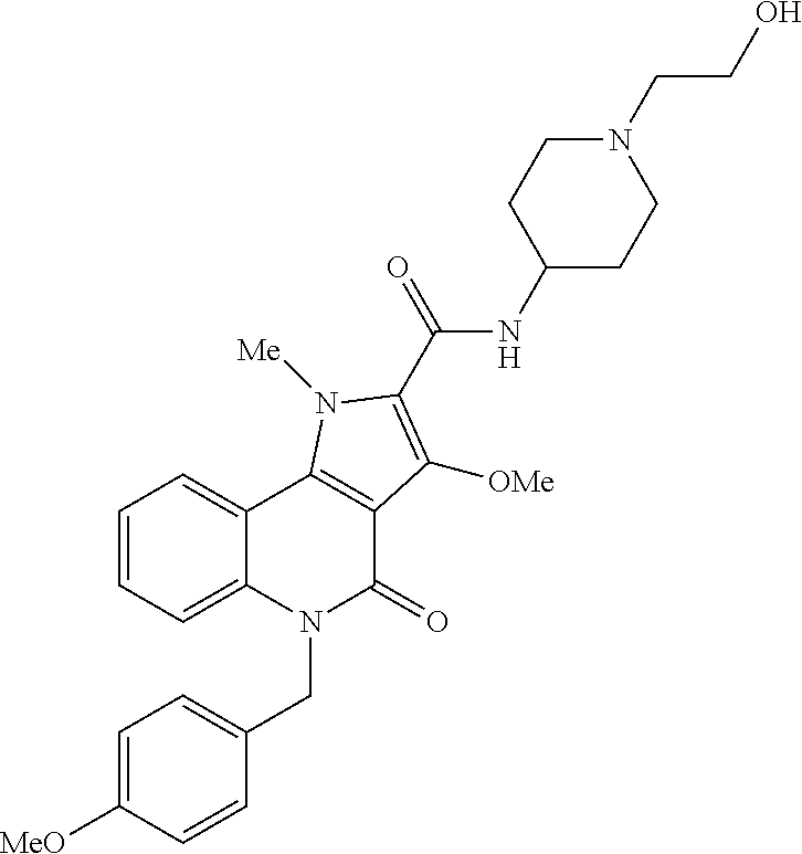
C1=C([MeO])C=CC(CN2C(=O)C3=C(C4=CC=CC=C24)N([Me])C(C(NC2CCN(CCO)CC2)=O)=C3[OMe])=C1
